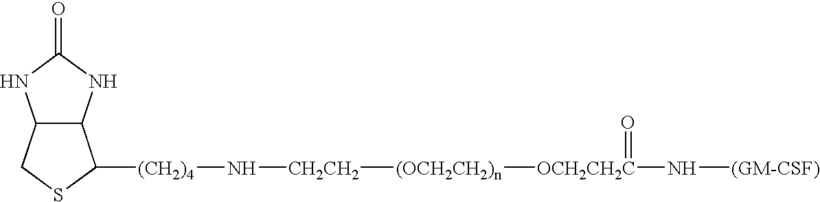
[OCH2CH2C](N[(GM-CSF)])(=O)[(OCH2CH2)n][CH2CH2]N[(CH2)4]C1C2C(NC(=O)N2)CS1
